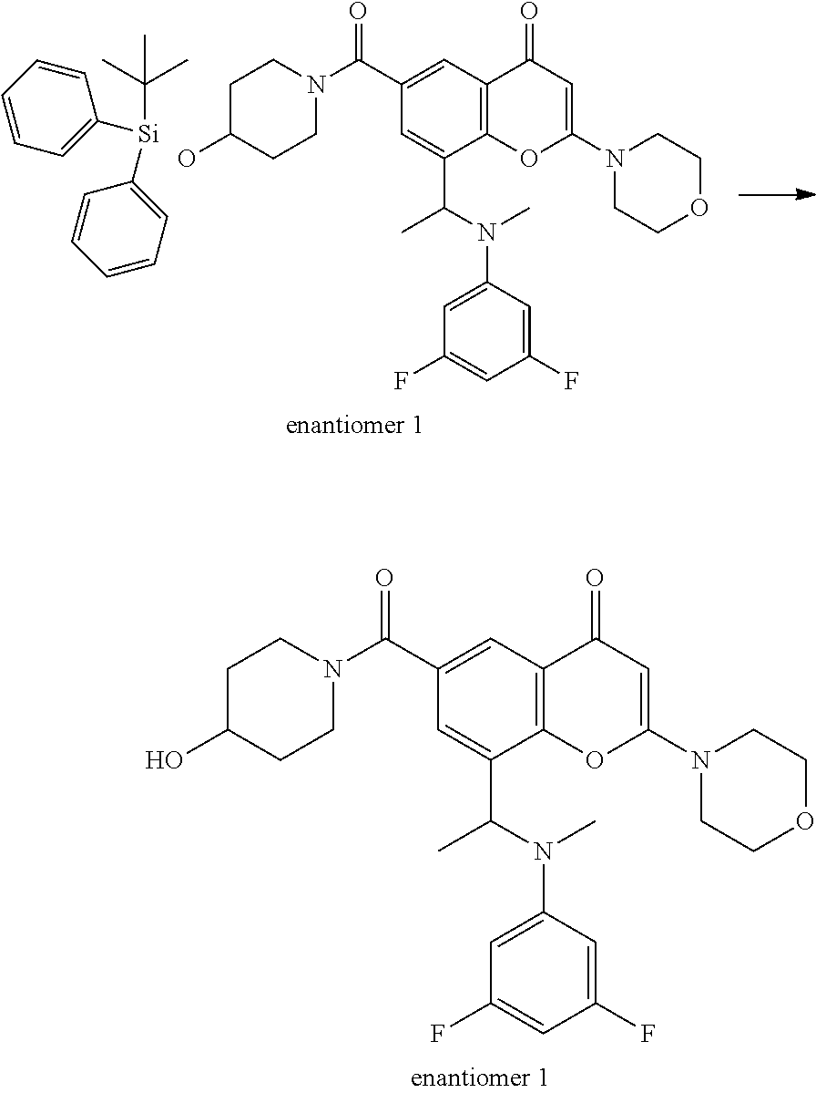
OC1CCN(C(C2=CC3=C(C(C(N(C)C4=CC(F)=CC(F)=C4)C)=C2)OC(N2CCOCC2)=CC3=O)=O)CC1.C1=CC=CC=C1[Si](C(C)(C)C)C1=CC=CC=C1.OC1CCN(C(C2=CC3=C(C(C(N(C)C4=CC(F)=CC(F)=C4)C)=C2)OC(N2CCOCC2)=CC3=O)=O)CC1
